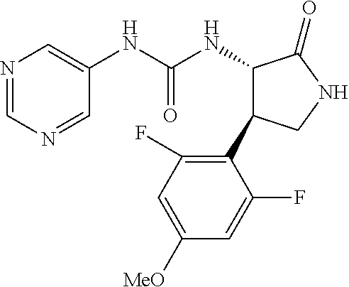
N1=CN=CC(NC(NC2C(C3=C(F)C=C([MeO])C=C3F)CNC2=O)=O)=C1
